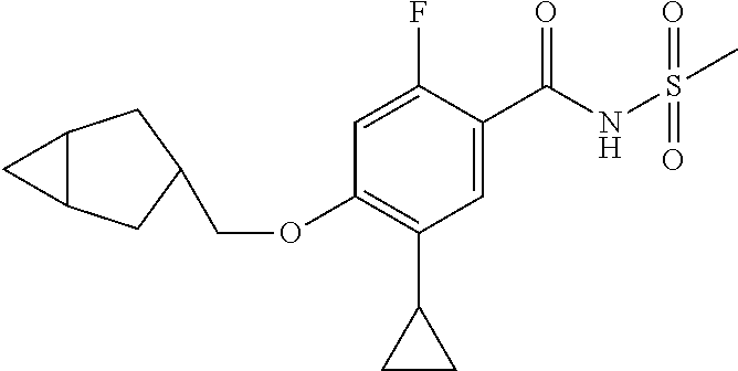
C1=C(F)C(C(NS(C)(=O)=O)=O)=CC(C2CC2)=C1OCC1CC2C(C1)C2
